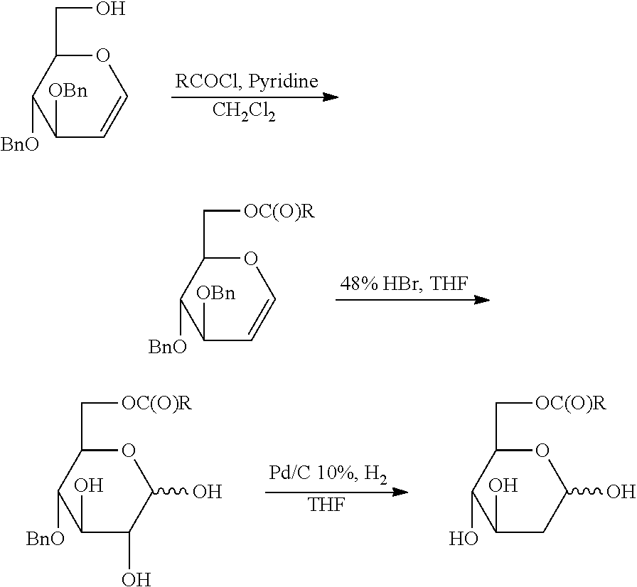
O1C(C[OC(O)R])C([BnO])C([OBn])C=C1.O1C(CO)C([BnO])C([OBn])C=C1.[CH2Cl2].[THF].O1C(C[OC(O)R])C([BnO])C(O)C(O)C1O.O1C(C[OC(O)R])C(O)C(O)CC1O
